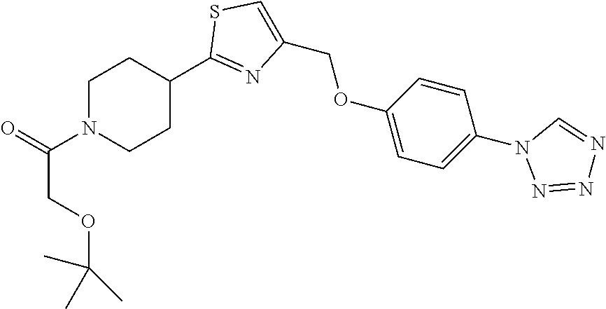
N1(C(COC(C)(C)C)=O)CCC(C2=NC(COC3=CC=C(N4N=NN=C4)C=C3)=CS2)CC1
